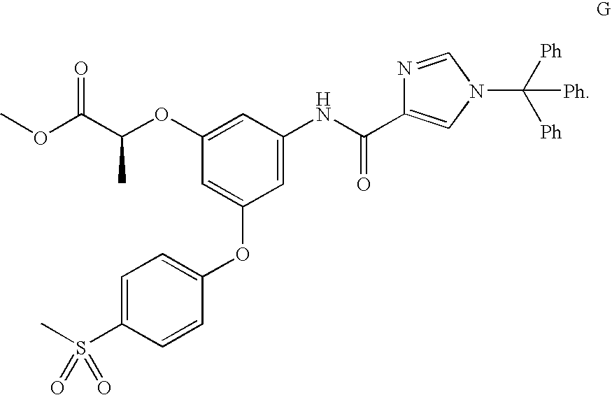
C1=C(S(C)(=O)=O)C=CC(OC2=CC(OC(C(OC)=O)C)=CC(NC(=O)C3=CN(C([Ph])([Ph])[Ph])C=N3)=C2)=C1
